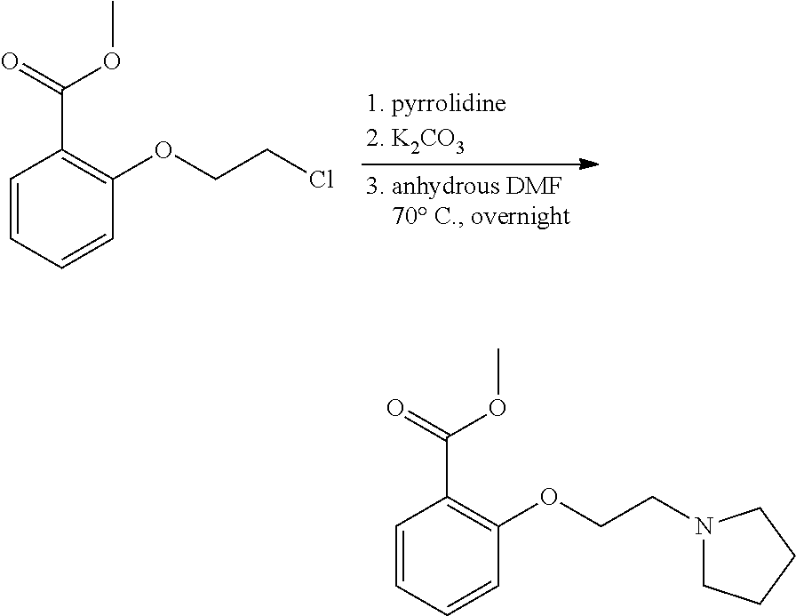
C1=CC=CC(OCCCl)=C1C(=O)OC.C1=CC=CC(OCCN2CCCC2)=C1C(=O)OC
